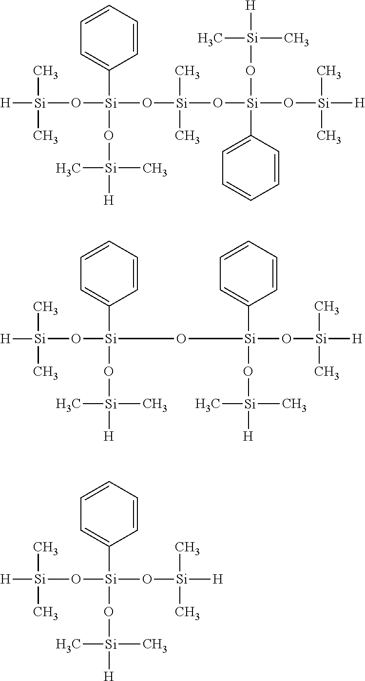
C1=CC=CC=C1[Si](O[Si]([H])(C)C)(O[Si](C)(C)[H])O[Si](O[Si](C1=CC=CC=C1)(O[Si]([H])(C)C)O[Si](C)(C)[H])(C)C.C1=CC=CC=C1[Si](O[Si]([H])(C)C)(O[Si](C)(C)[H])O[Si](O[Si]([H])(C)C)(C1=CC=CC=C1)O[Si](C)(C)[H].C1=CC=CC=C1[Si](O[Si]([H])(C)C)(O[Si](C)(C)[H])O[Si]([H])(C)C
